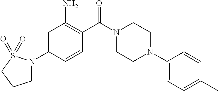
C1=C(N2CCCS2(=O)=O)C=CC(C(N2CCN(C3=CC=C(C)C=C3C)CC2)=O)=C1N
